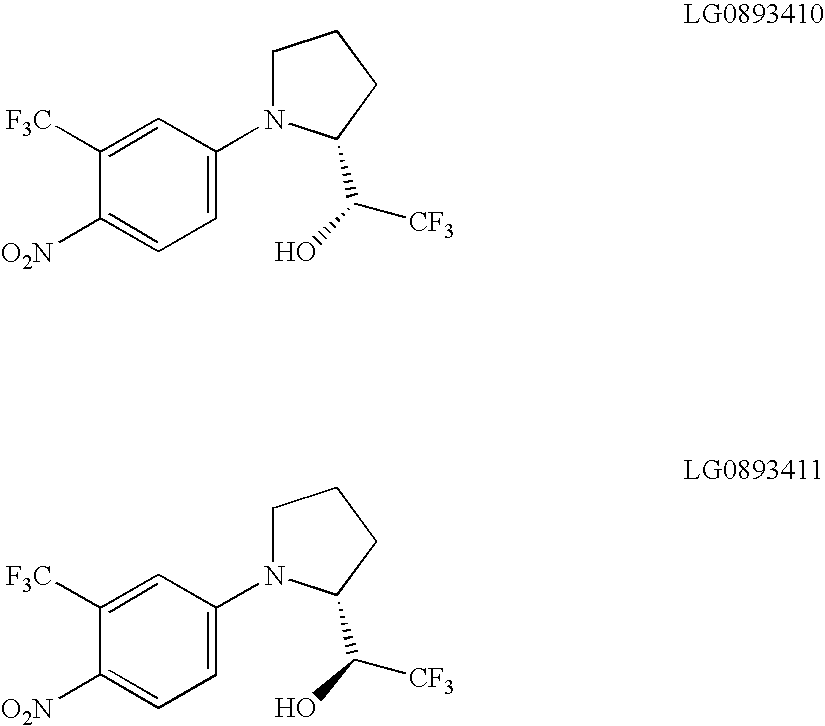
C1([F3C])=CC(N2CCCC2C([CF3])O)=CC=C1[O2N].C1([F3C])=CC(N2CCCC2C([CF3])O)=CC=C1[O2N]
